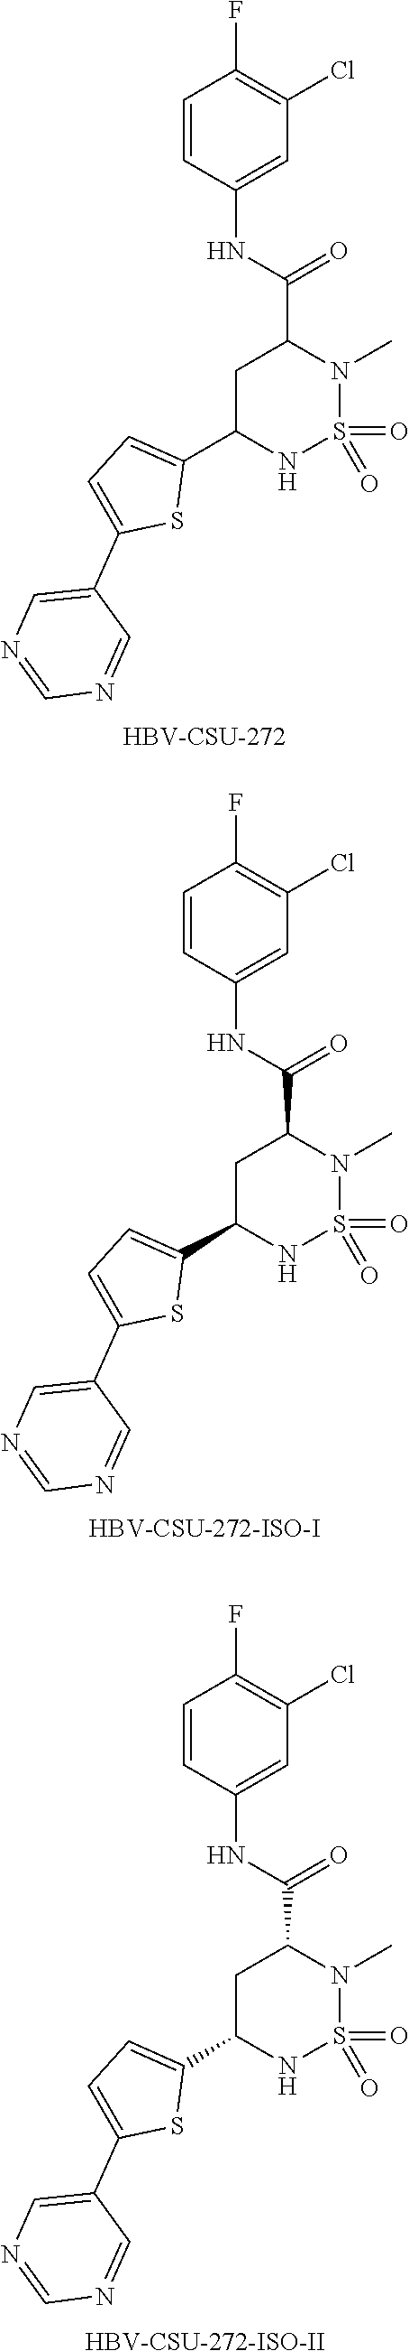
C1=CC(NC(C2CC(C3=CC=C(C4=CN=CN=C4)S3)NS(=O)(=O)N2C)=O)=CC(Cl)=C1F.[HBV-CSU-272].C1=CC(NC(C2CC(C3=CC=C(C4=CN=CN=C4)S3)NS(=O)(=O)N2C)=O)=CC(Cl)=C1F.[HBV-CSU-272-ISO-I].C1=CC(NC(C2CC(C3=CC=C(C4=CN=CN=C4)S3)NS(=O)(=O)N2C)=O)=CC(Cl)=C1F.[HBV-CSU-272-ISO-II]
